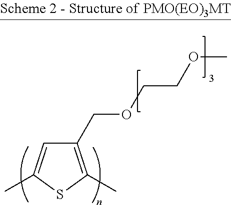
C1(COCCOC)=C(C)SC(C)=C1
